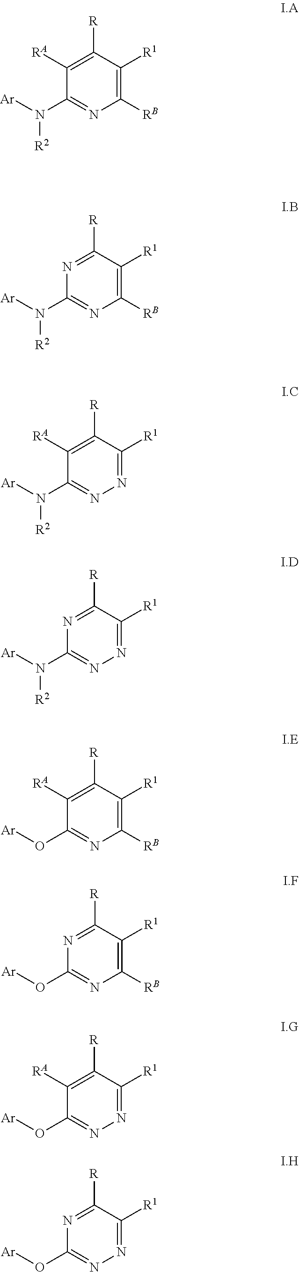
C1(N([Ar])[R2])=NC([RB])=C([R1])C([R])=C1[RA].C1(N([Ar])[R2])=NC([RB])=C([R1])C([R])=N1.C1(N([Ar])[R2])=NN=C([R1])C([R])=C1[RA].C1(N([Ar])[R2])=NN=C([R1])C([R])=N1.C1(O[Ar])=NC([RB])=C([R1])C([R])=C1[RA].C1(O[Ar])=NC([RB])=C([R1])C([R])=N1.C1(O[Ar])=NN=C([R1])C([R])=C1[RA].C1(O[Ar])=NN=C([R1])C([R])=N1
